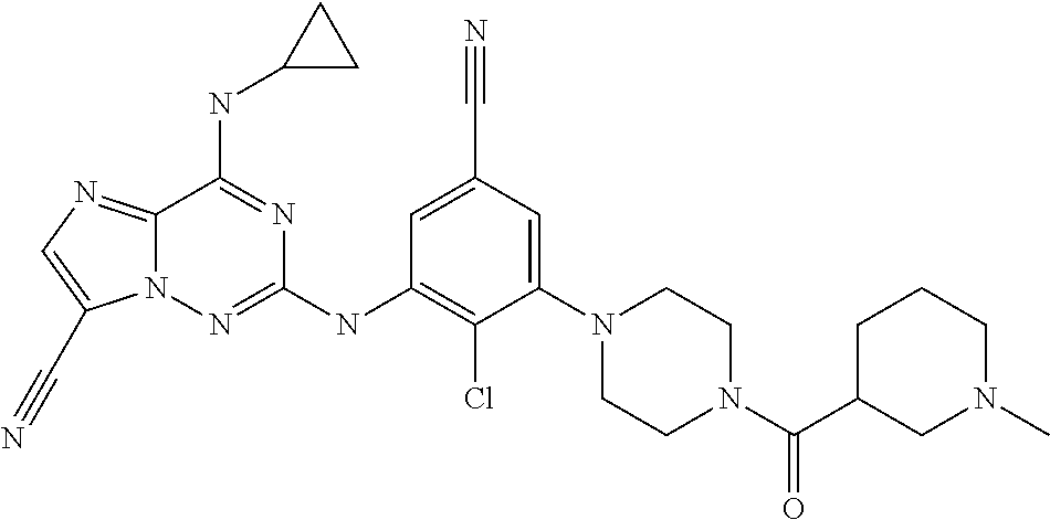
C1=C(C#N)C=C(N2CCN(C(C3CN(C)CCC3)=O)CC2)C(Cl)=C1NC1=NN2C(=NC=C2C#N)C(NC2CC2)=N1
